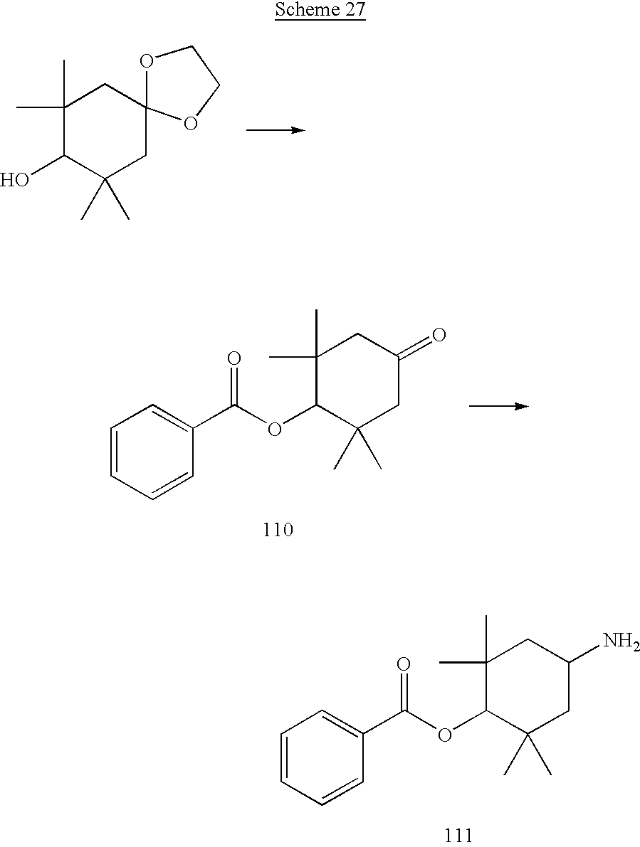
C1(C)(C)C(O)C(C)(C)CC2(C1)OCCO2.C1(C)(C)C(OC(=O)C2=CC=CC=C2)C(C)(C)CC(=O)C1.C1(C)(C)C(OC(=O)C2=CC=CC=C2)C(C)(C)CC(N)C1
